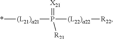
*[(L21)a21]P([(L22)a22][R22])(=[X21])[R21]
